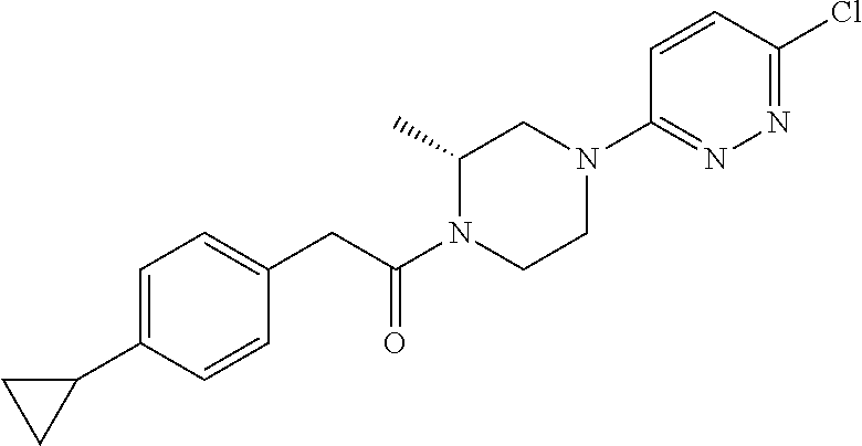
C1=CC(CC(N2CCN(C3=NN=C(Cl)C=C3)CC2C)=O)=CC=C1C1CC1
